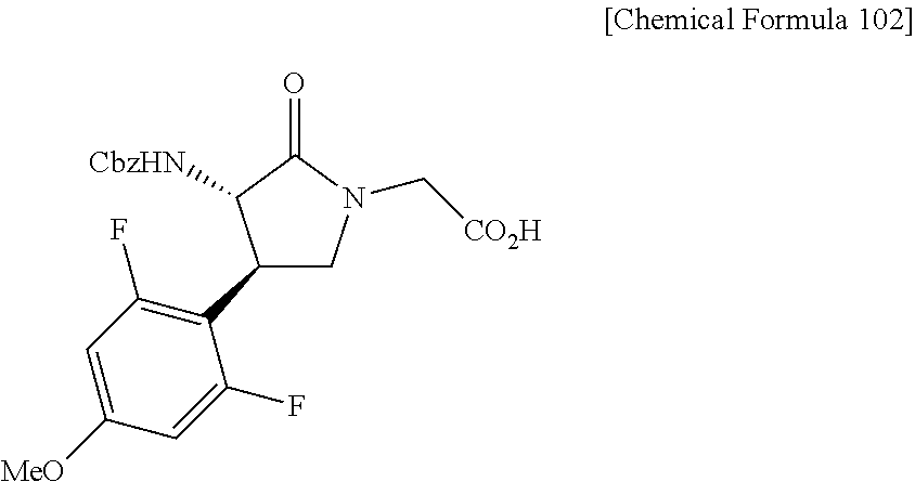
C1(C2CN(C[CO2H])C(=O)C2[CbzHN])=C(F)C=C([MeO])C=C1F
